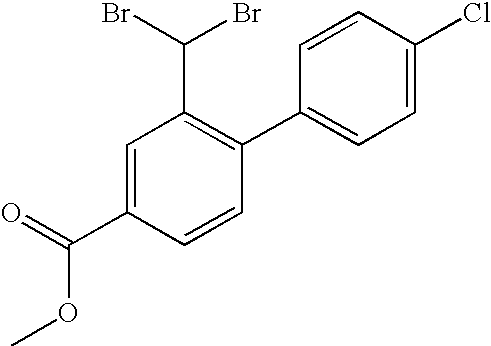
C1=C(C(=O)OC)C=CC(C2=CC=C(Cl)C=C2)=C1C(Br)Br
